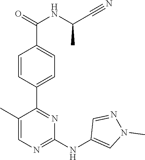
C1(C2=NC(NC3=CN(C)N=C3)=NC=C2C)=CC=C(C(NC(C#N)C)=O)C=C1
